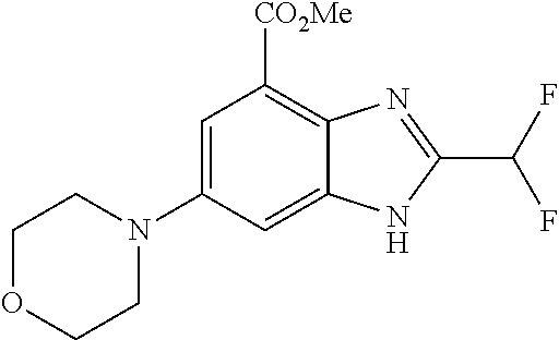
C1OCCN(C2=CC([CO2Me])=C3C(=C2)NC(C(F)F)=N3)C1
